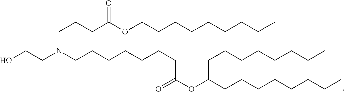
C(CCC(OCCCCCCCCC)=O)N(CCO)CCCCCCCC(=O)OC(CCCCCCCC)CCCCCCCC
